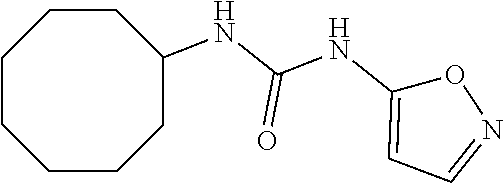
C1(NC(NC2=CC=NO2)=O)CCCCCCC1
